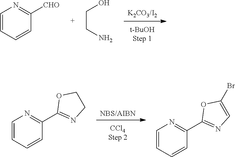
C1=CC=CC([CHO])=N1.OCCN.[NBS/AIBN].C1=CC=CC(C2=NCCO2)=N1.C1=CC=CC(C2=NC=C(Br)O2)=N1
